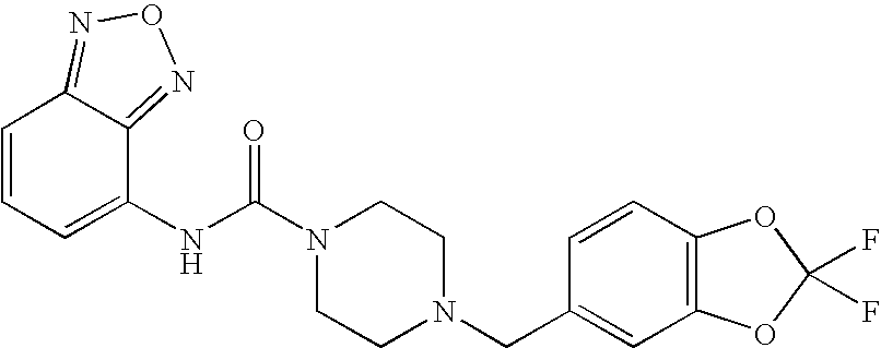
C1(NC(N2CCN(CC3=CC4=C(C=C3)OC(F)(F)O4)CC2)=O)=CC=CC2=NON=C12
